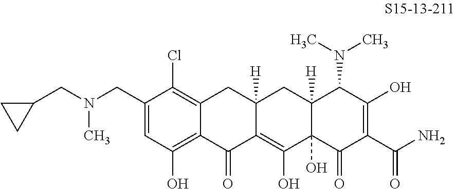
C12=C(Cl)C(CN(CC3CC3)C)=CC(O)=C1C(=O)C1=C(O)C3(O)C([H])(CC1([H])C2)C(N(C)C)C(O)=C(C(N)=O)C3=O
